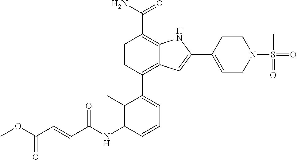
C1=CC(C2=CC=CC(NC(C=CC(OC)=O)=O)=C2C)=C2C(=C1C(N)=O)NC(C1=CCN(S(=O)(C)=O)CC1)=C2
